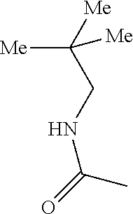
[Me]C([Me])([Me])CNC(=O)C
